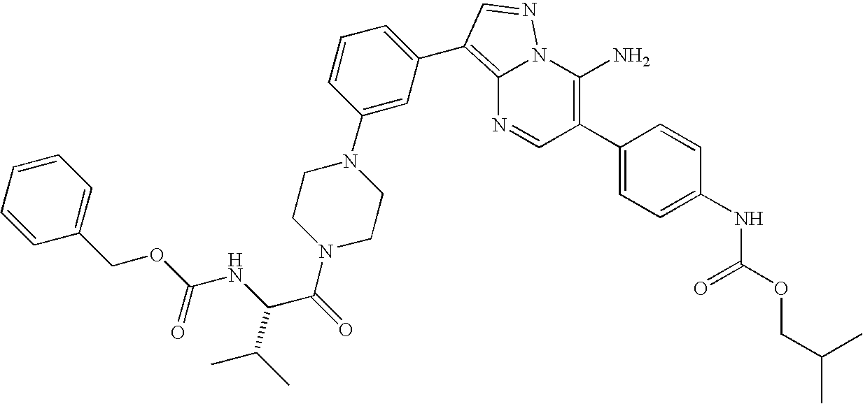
C12=C(C3=CC=CC(N4CCN(C(=O)C(C(C)C)NC(=O)OCC5=CC=CC=C5)CC4)=C3)C=NN1C(N)=C(C1=CC=C(NC(OCC(C)C)=O)C=C1)C=N2
